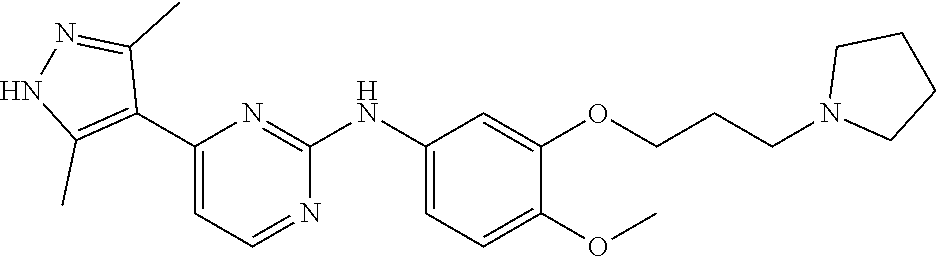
C1(C2=C(C)NN=C2C)=CC=NC(NC2=CC=C(OC)C(OCCCN3CCCC3)=C2)=N1
